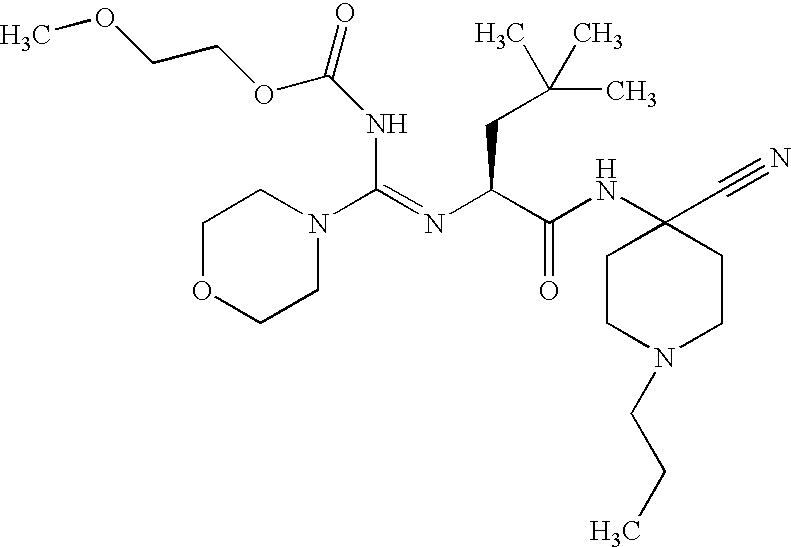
C1OCCN(C(=NC(C(NC2(C#N)CCN(CCC)CC2)=O)CC(C)(C)C)NC(=O)OCCOC)C1
